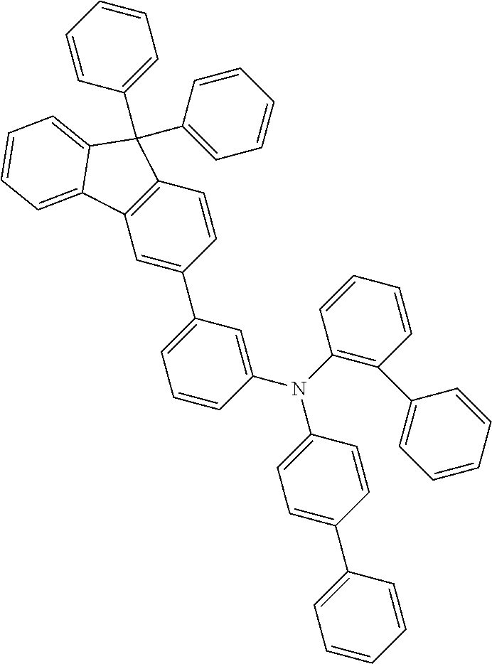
C1=C(C2=CC=CC(N(C3=C(C4=CC=CC=C4)C=CC=C3)C3=CC=C(C4=CC=CC=C4)C=C3)=C2)C=CC2=C1C1=CC=CC=C1C2(C1=CC=CC=C1)C1=CC=CC=C1
